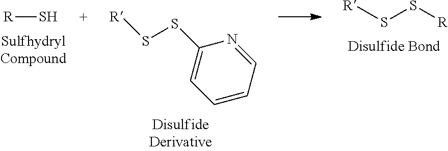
[R]S.[R]SSC1=CC=CC=N1.[R]SS[R]
